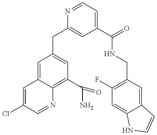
C1(CC2=CC(C(=O)NCC3=C(F)C=C4C(=C3)C=CN4)=CC=N2)=CC(C(N)=O)=C2C(=C1)C=C(Cl)C=N2
